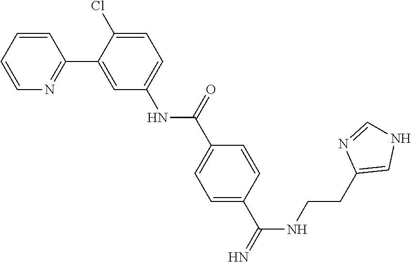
C1=CC=CN=C1C1=CC(NC(C2=CC=C(C(=N)NCCC3=CNC=N3)C=C2)=O)=CC=C1Cl
